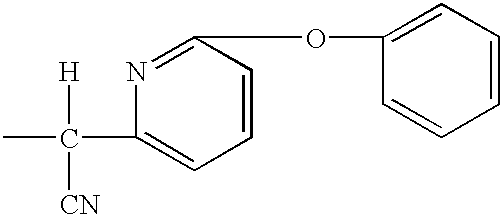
CC([H])([CN])C1=CC=CC(OC2=CC=CC=C2)=N1
